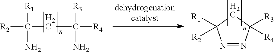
C([R2])(CC([R4])([R3])N)(N)[R1].N1=NC([R3])([R4])CC1([R1])[R2]
